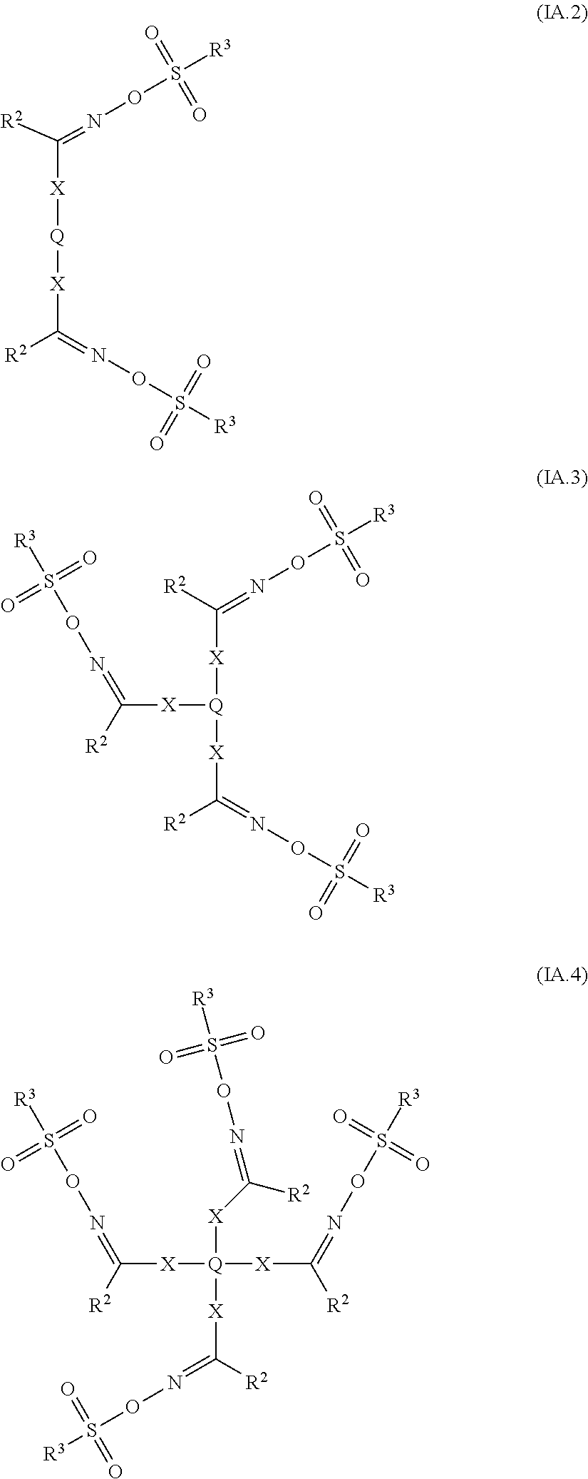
[Q]([X]C([R2])=NOS([R3])(=O)=O)[X]C(=NOS([R3])(=O)=O)[R2].[Q]([X]C(=NOS([R3])(=O)=O)[R2])([X]C([R2])=NOS([R3])(=O)=O)([X]C([R2])=NOS([R3])(=O)=O)[X]C([R2])=NOS([R3])(=O)=O.[Q]([X]C([R2])=NOS([R3])(=O)=O)([X]C(=NOS([R3])(=O)=O)[R2])[X]C([R2])=NOS([R3])(=O)=O
